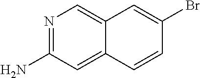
N1=C(N)C=C2C(=C1)C=C(Br)C=C2
